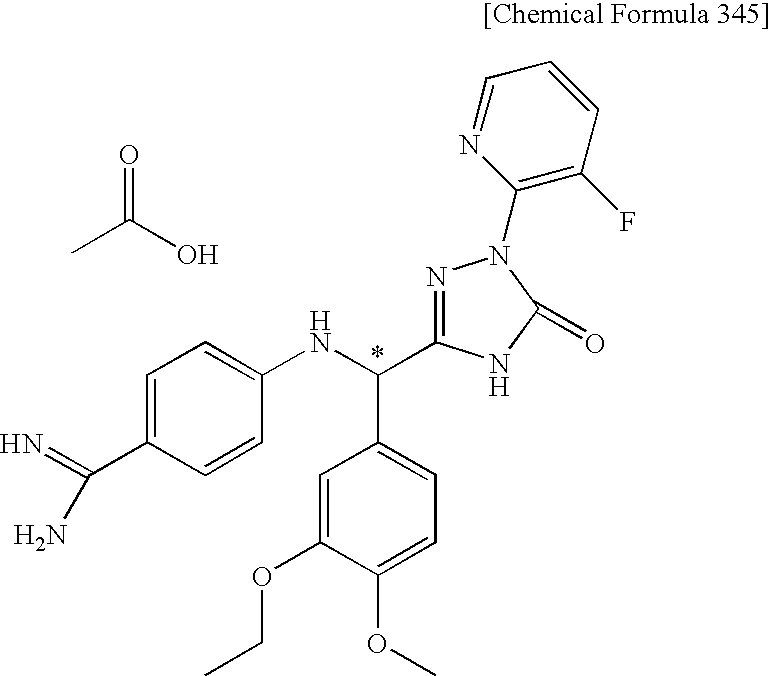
C1=C(C(=N)N)C=CC(NC(C2=CC=C(OC)C(OCC)=C2)C2=NN(C3=C(F)C=CC=N3)C(=O)N2)=C1.CC(O)=O
